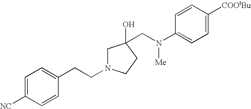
C1=C([NC])C=CC(CCN2CC(CN(C3=CC=C([COOtBu])C=C3)[Me])(O)CC2)=C1
